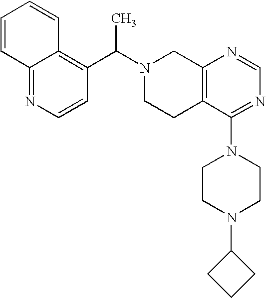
C1(C(N2CCC3=C(C2)N=CN=C3N2CCN(C3CCC3)CC2)C)=C2C(=NC=C1)C=CC=C2
